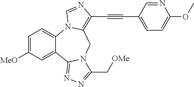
C1=C([MeO])C=C2C(=C1)N1C(=C(C#CC3=CC=C(OC)N=C3)N=C1)CN1C2=NN=C1C[OMe]
